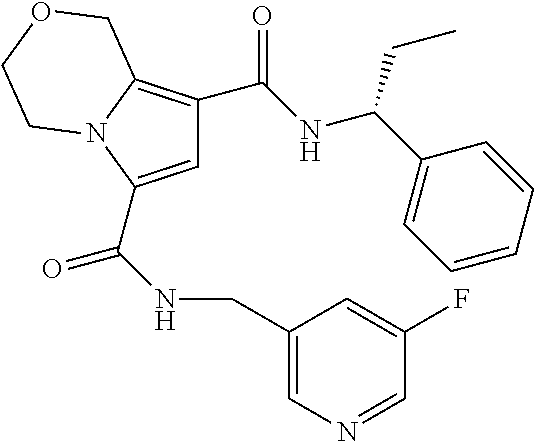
C1=C(C(NCC2=CN=CC(F)=C2)=O)N2C(=C1C(NC(C1=CC=CC=C1)CC)=O)COCC2
